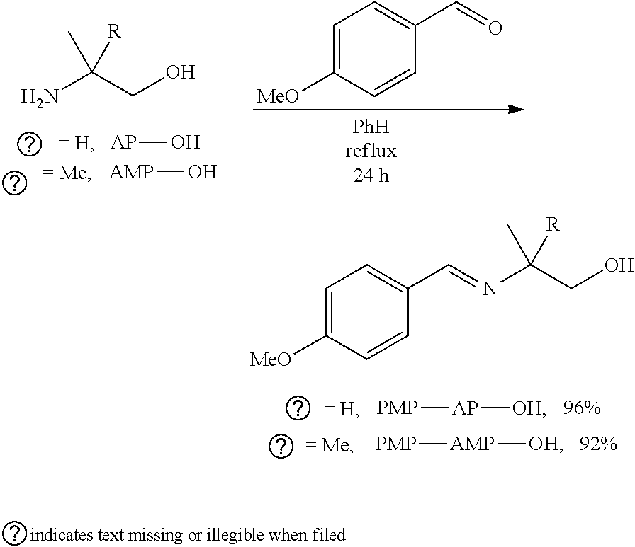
[AP]O.[AMP]O.NC(CO)(C)[R].C1=C([MeO])C=CC(C=O)=C1.N(C(CO)(C)[R])=CC1=CC=C([MeO])C=C1.[PMP][AP][OH].[PMP][AMP][OH]
